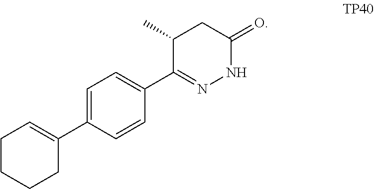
C1=C(C2=CCCCC2)C=CC(C2=NNC(=O)CC2C)=C1
